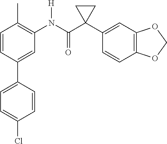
C1=C(C2=CC=C(Cl)C=C2)C=CC(C)=C1N(C(C1(C2=CC3=C(C=C2)OCO3)CC1)=O)[H]
